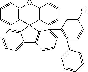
C1=CC2=C(C=C1)C1(C3=C(O2)C=CC=C3)C2=CC=CC=C2C2=C1C(C1=C(C3=CC=CC=C3)C=CC(Cl)=C1)=CC=C2
